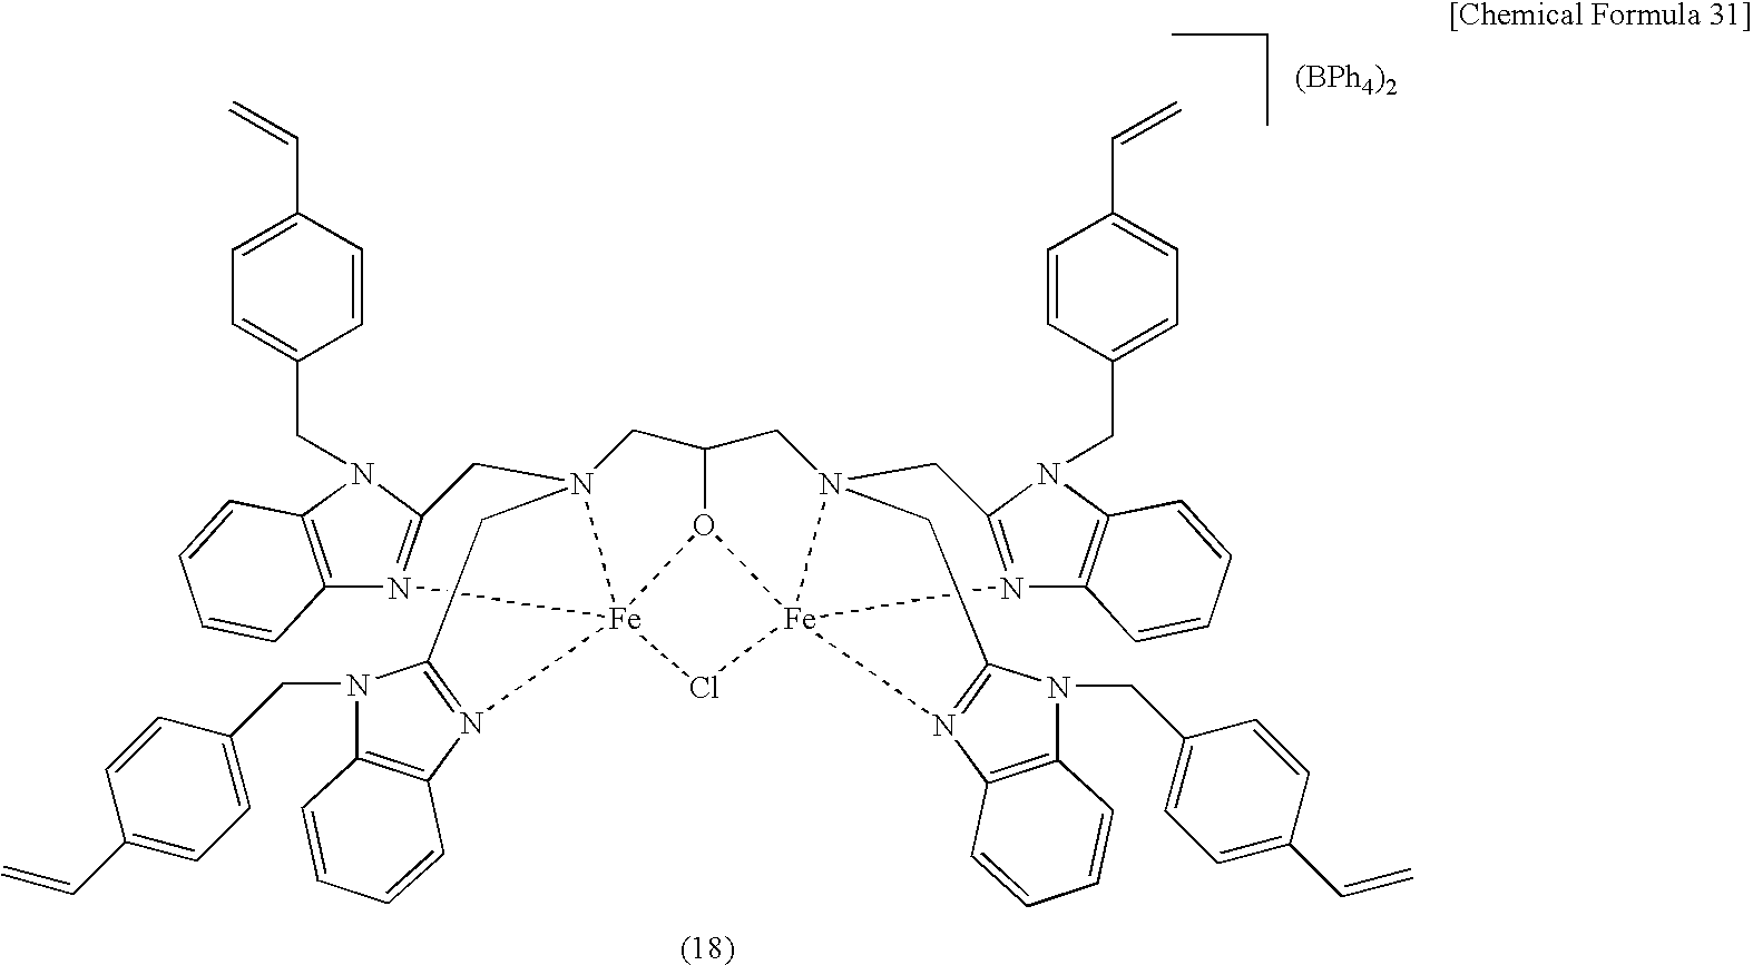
N1(CC2=CC=C(C=C)C=C2)C2=C(N3=C1CN14CC5=N(C6=C(N5CC5=CC=C(C=C)C=C5)C=CC=C6)[Fe]315O1C(C4)CN34CC6=N(C7=C(N6CC6=CC=C(C=C)C=C6)C=CC=C7)[Fe]13(N1=C(C4)N(CC3=CC=C(C=C)C=C3)C3=C1C=CC=C3)Cl5)C=CC=C2
